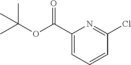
C1(C(OC(C)(C)C)=O)=CC=CC(Cl)=N1
